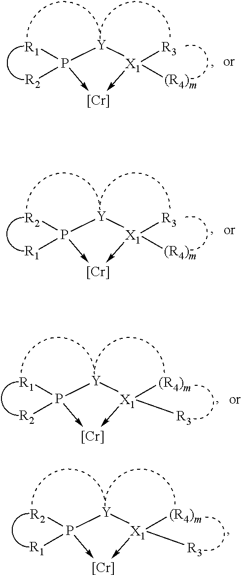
[R1]P1([R2])->[Cr]-[X1]([(R4)m])([R3])[Y]1.[R1]P1([R2])->[Cr]-[X1]([R3])([(R4)m])[Y]1.[R2]P1([R1])->[Cr]-[X1]([(R4)m])([R3])[Y]1.[R2]P1([R1])->[Cr]-[X1]([R3])([(R4)m])[Y]1
